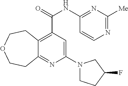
C12=C(C(NC3=NC([Me])=NC=C3)=O)C=C(N3CCC(F)C3)N=C1CCOCC2
